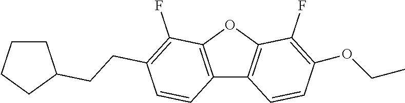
C12=C(OC3=C1C=CC(OCC)=C3F)C(F)=C(CCC1CCCC1)C=C2
